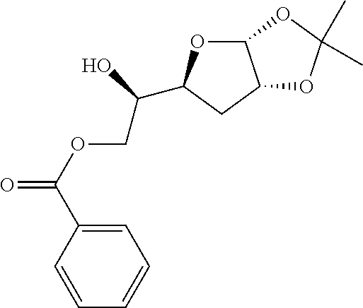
C(C1OC2C(C1)OC(C)(C)O2)(O)COC(=O)C1=CC=CC=C1
